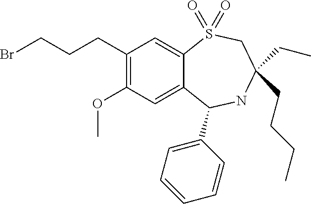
C(CC1=C(OC)C=C2C(=C1)S(=O)(=O)CC(CC)(CCCC)NC2C1=CC=CC=C1)CBr
